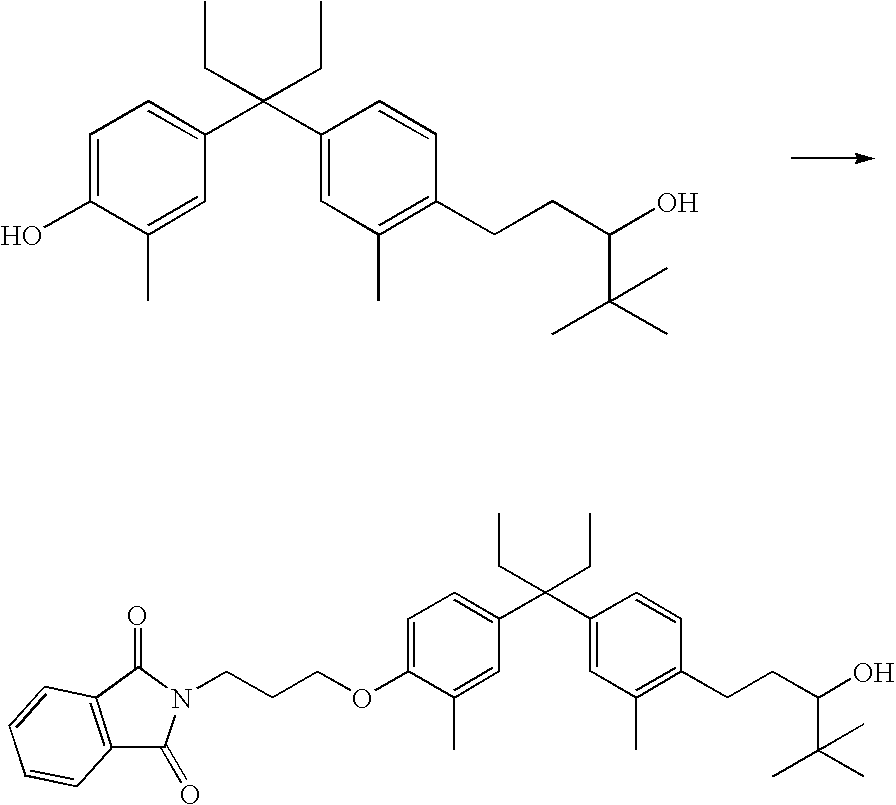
C1=C(O)C(C)=CC(C(C2=CC(C)=C(CCC(C(C)(C)C)O)C=C2)(CC)CC)=C1.C1=C(OCCCN2C(=O)C3=C(C2=O)C=CC=C3)C(C)=CC(C(C2=CC(C)=C(CCC(C(C)(C)C)O)C=C2)(CC)CC)=C1
